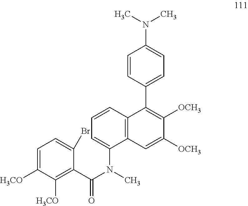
C1=C(N(C(=O)C2=C([H3CO])C([H3CO])=CC=C2Br)C)C2=C(C=C1)C(C1=CC=C(N(C)C)C=C1)=C([OCH3])C([OCH3])=C2
